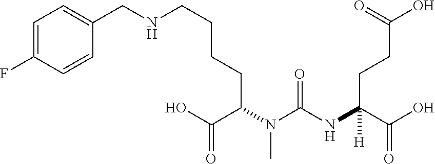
C(C(N(C(NC(C(O)=O)(CCC(O)=O)[H])=O)C)CCCCNCC1=CC=C(F)C=C1)(O)=O
